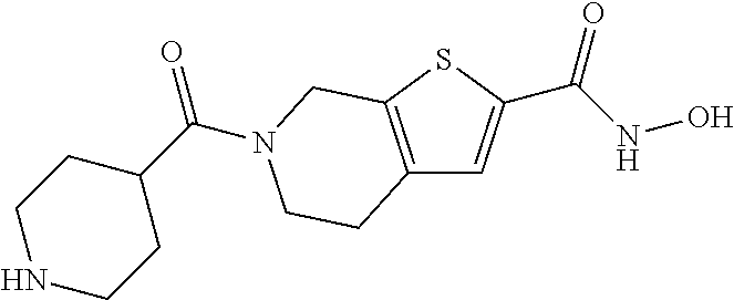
C12=C(SC(C(NO)=O)=C1)CN(C(C1CCNCC1)=O)CC2
